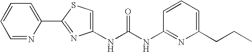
C1(NC(NC2=NC(CCC)=CC=C2)=O)=CSC(C2=CC=CC=N2)=N1
